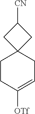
[OTf]C1=CCC2(CC1)CC([CN])C2
